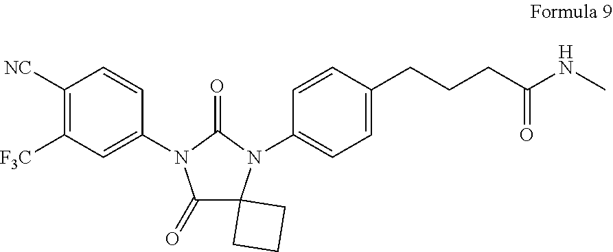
C1([NC])=C([F3C])C=C(N2C(=O)C3(N(C4=CC=C(CCCC(=O)NC)C=C4)C2=O)CCC3)C=C1
